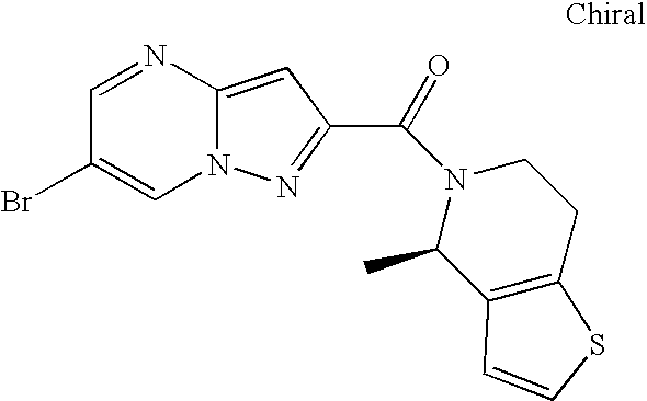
C1=NC2=CC(C(N3C(C)C4=C(CC3)SC=C4)=O)=NN2C=C1Br
